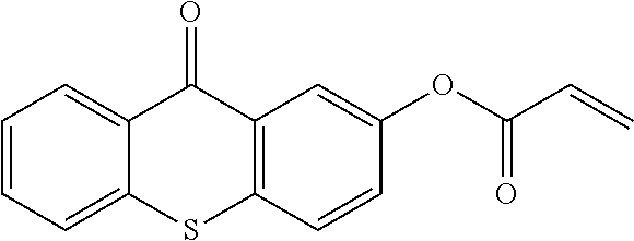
C1=CC=C2C(=C1)C(=O)C1=C(S2)C=CC(OC(C=C)=O)=C1
